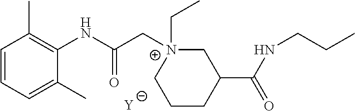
[Y].C1=CC=C(C)C(NC(C[N+]2(CC)CC(C(NCCC)=O)CCC2)=O)=C1C
